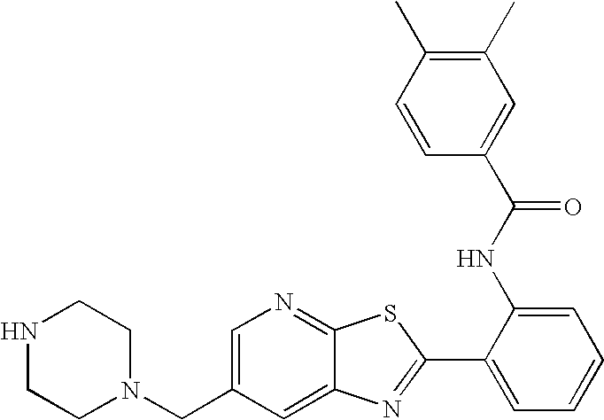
C12=CC(CN3CCNCC3)=CN=C1SC(C1=CC=CC=C1NC(C1=CC(C)=C(C)C=C1)=O)=N2
